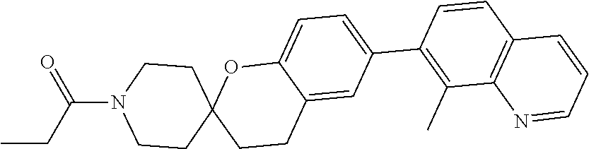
C1CN(C(CC)=O)CCC12OC1=CC=C(C3=C(C)C4=C(C=C3)C=CC=N4)C=C1CC2
